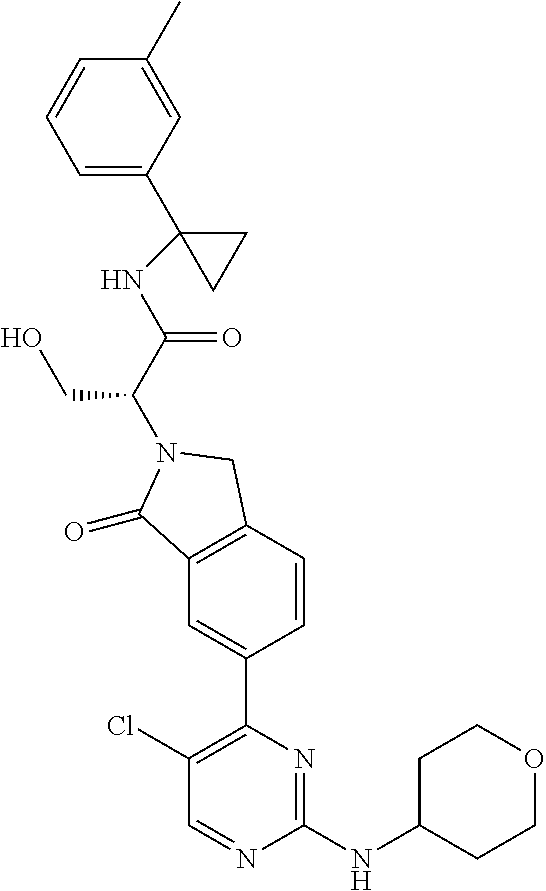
C(N1C(=O)C2=C(C1)C=CC(C1=C(Cl)C=NC(NC3CCOCC3)=N1)=C2)(CO)C(NC1(C2=CC=CC(C)=C2)CC1)=O
